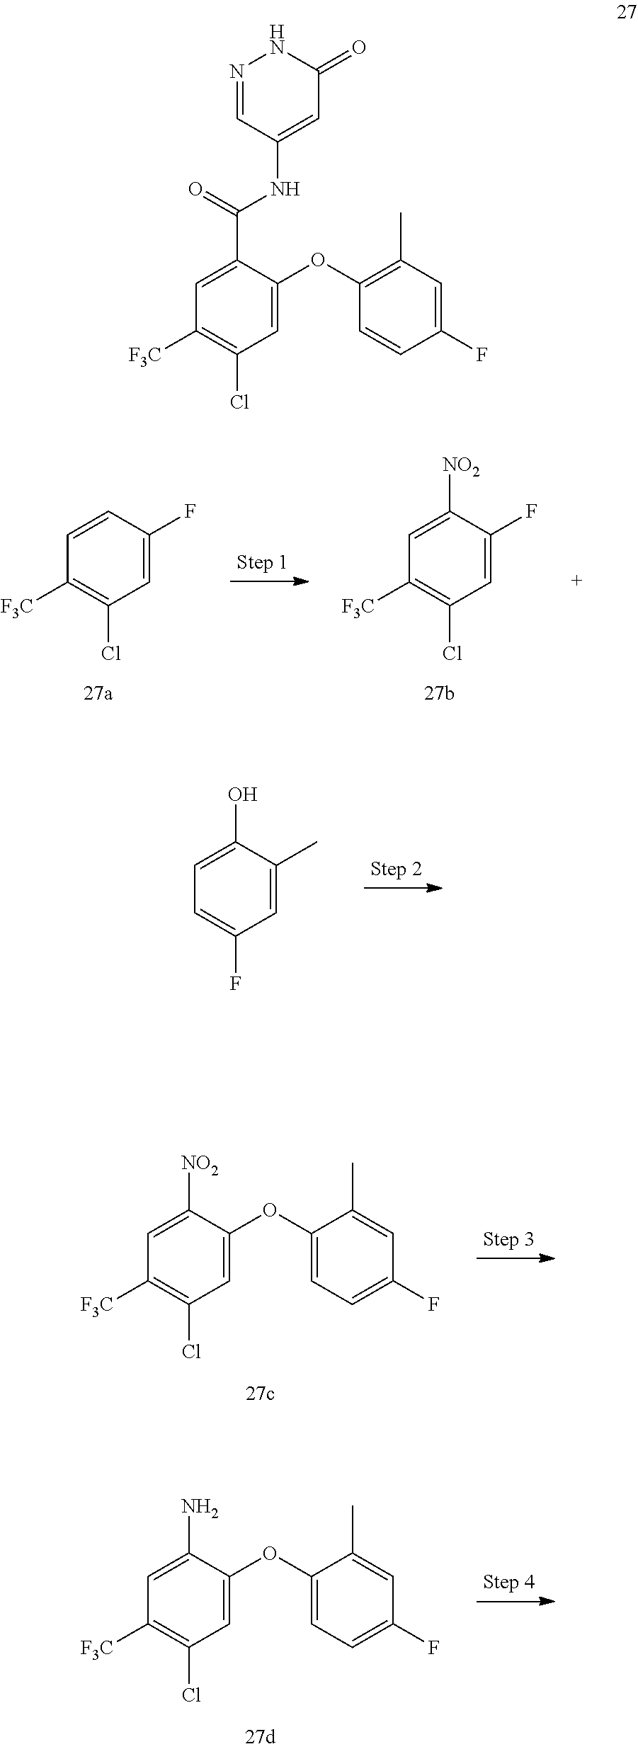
C1(NC(C2=CC([F3C])=C(Cl)C=C2OC2=C(C)C=C(F)C=C2)=O)=CC(=O)NN=C1.C1=CC(F)=CC(Cl)=C1[F3C].C1=C([NO2])C(F)=CC(Cl)=C1[F3C].C1=C(O)C(C)=CC(F)=C1.C1=C([NO2])C(OC2=CC=C(F)C=C2C)=CC(Cl)=C1[F3C].C1=C(N)C(OC2=CC=C(F)C=C2C)=CC(Cl)=C1[F3C]
